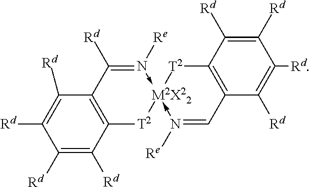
C1([Rd])=C([Rd])C([Rd])=C([Rd])C2=C1C([Rd])=N([Re])->[M2X22]1(-N([Re])=CC3=C([T2]1)C([Rd])=C([Rd])C([Rd])=C3[Rd])[T2]2
